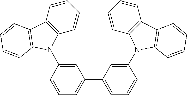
C1=CC(N2C3=C(C=CC=C3)C3=C2C=CC=C3)=CC(C2=CC=CC(N3C4=C(C=CC=C4)C4=C3C=CC=C4)=C2)=C1
